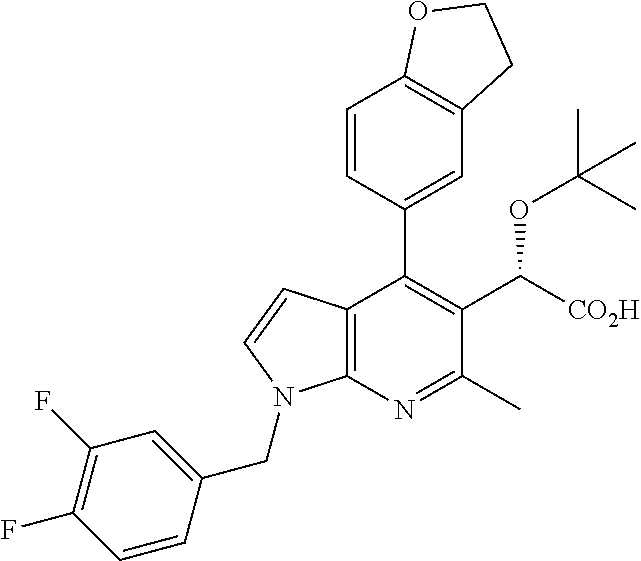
C12=C(N=C(C)C(C([CO2H])OC(C)(C)C)=C1C1=CC3=C(C=C1)OCC3)N(CC1=CC(F)=C(F)C=C1)C=C2
